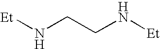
[Et]NCCN[Et]
